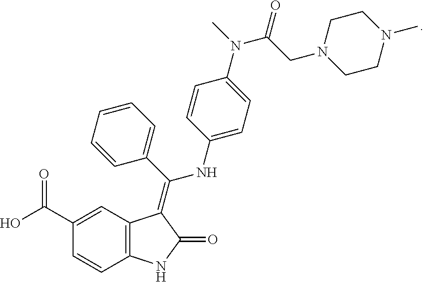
C12=C(C=C(C(O)=O)C=C1)C(=C(C1=CC=CC=C1)NC1=CC=C(N(C)C(CN3CCN(C)CC3)=O)C=C1)C(=O)N2
